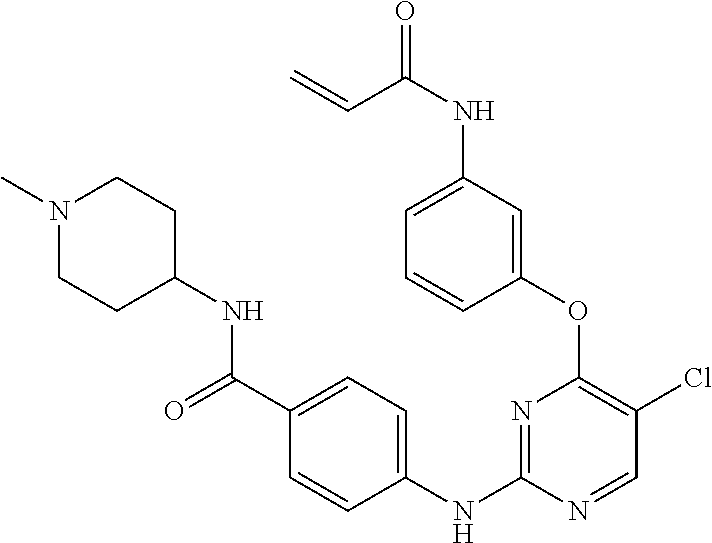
C1(OC2=C(Cl)C=NC(NC3=CC=C(C(=O)NC4CCN(C)CC4)C=C3)=N2)=CC(NC(=O)C=C)=CC=C1
